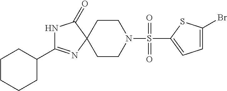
N1C(=O)C2(N=C1C1CCCCC1)CCN(S(=O)(=O)C1=CC=C(Br)S1)CC2
